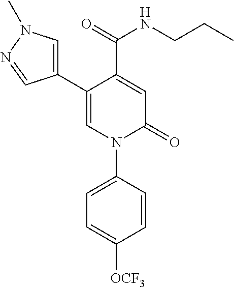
C1=C(C(NCCC)=O)C(C2=CN(C)N=C2)=CN(C2=CC=C([OCF3])C=C2)C1=O
